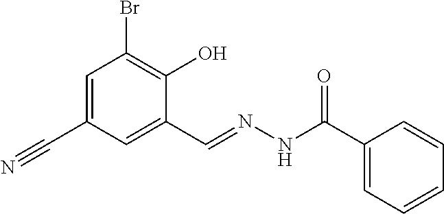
C1=C(C#N)C=C(C=NNC(C2=CC=CC=C2)=O)C(O)=C1Br
